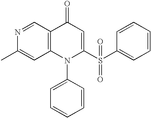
N1=CC2=C(C=C1C)N(C1=CC=CC=C1)C(S(C1=CC=CC=C1)(=O)=O)=CC2=O
